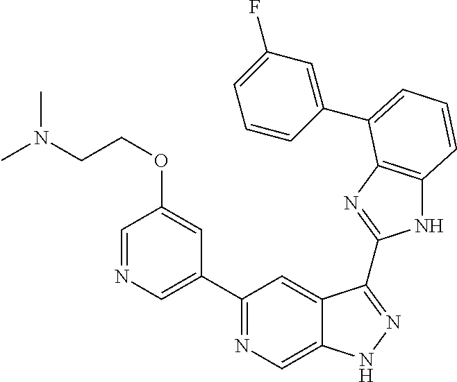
C1(C2=NC=C3C(=C2)C(C2=NC4=C(N2)C=CC=C4C2=CC(F)=CC=C2)=NN3)=CN=CC(OCCN(C)C)=C1
